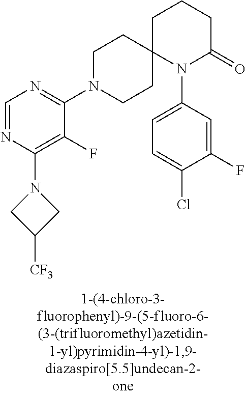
C1=NC(N2CC([CF3])C2)=C(F)C(N2CCC3(CC2)N(C2=CC=C(Cl)C(F)=C2)C(=O)CCC3)=N1
